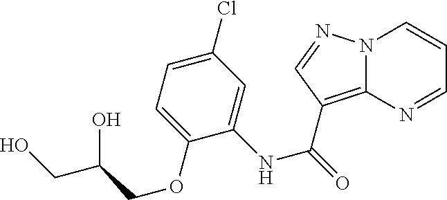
C12=C(C(NC3=CC(Cl)=CC=C3OCC(CO)O)=O)C=NN1C=CC=N2
